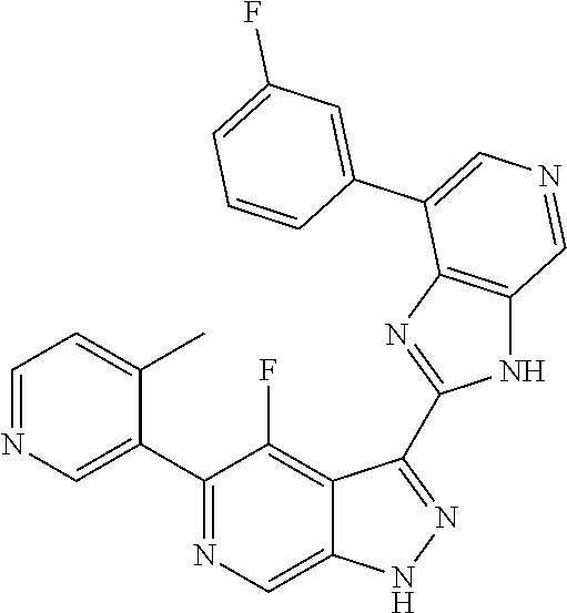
C1(C2=CN=CC=C2C)=NC=C2C(=C1F)C(C1=NC3=C(N1)C=NC=C3C1=CC(F)=CC=C1)=NN2
